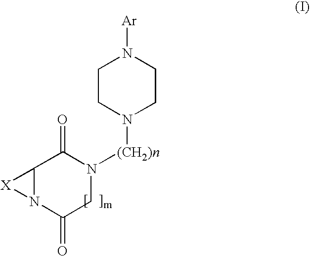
C12N(C(=O)CN([(CH2)n]N3CCN([Ar])CC3)C1=O)[X]2
